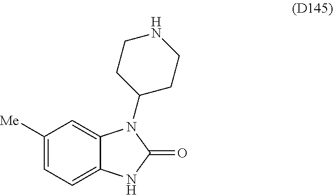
C1([Me])=CC=C2C(=C1)N(C1CCNCC1)C(=O)N2
